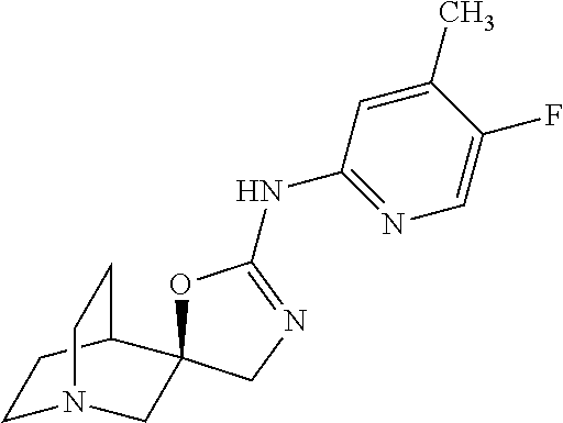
C1(C)=CC(NC2=NCC3(O2)CN2CCC3CC2)=NC=C1F
